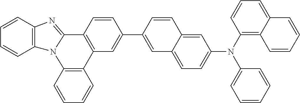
C1=CC2=C(C=C1)N1C(=NC3=C1C=CC=C3)C1=C2C=C(C2=CC3=CC=C(N(C4=CC=CC=C4)C4=C5C(=CC=C4)C=CC=C5)C=C3C=C2)C=C1
